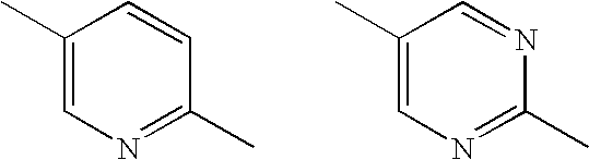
C1(C)=CN=C(C)C=C1.C1(C)=CN=C(C)N=C1
